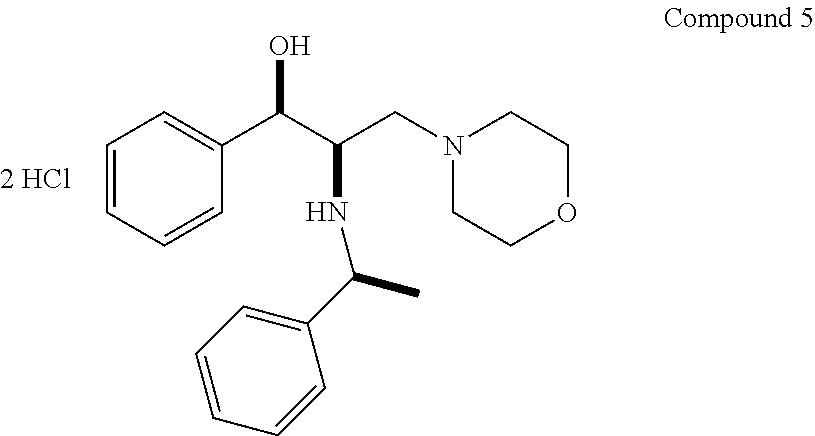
C1=CC=CC(C(C(CN2CCOCC2)NC(C2=CC=CC=C2)C)O)=C1
